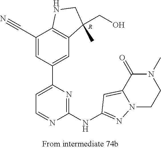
C1(NC2=NN3C(=C2)C(=O)N(C)CC3)=NC(C2=CC3=C(C(C#N)=C2)NCC3(CO)C)=CC=N1.[R]
